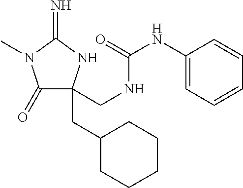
C1(=O)C(CC2CCCCC2)(CNC(NC2=CC=CC=C2)=O)NC(=N)N1C
